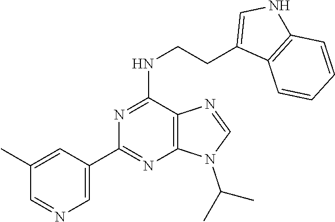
C1(C2=NC3=C(C(NCCC4=CNC5=C4C=CC=C5)=N2)N=CN3C(C)C)=CN=CC(C)=C1
